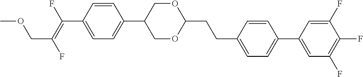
C(C1=CC=C(C2=CC(F)=C(F)C(F)=C2)C=C1)CC1OCC(C2=CC=C(C(=C(F)COC)F)C=C2)CO1
